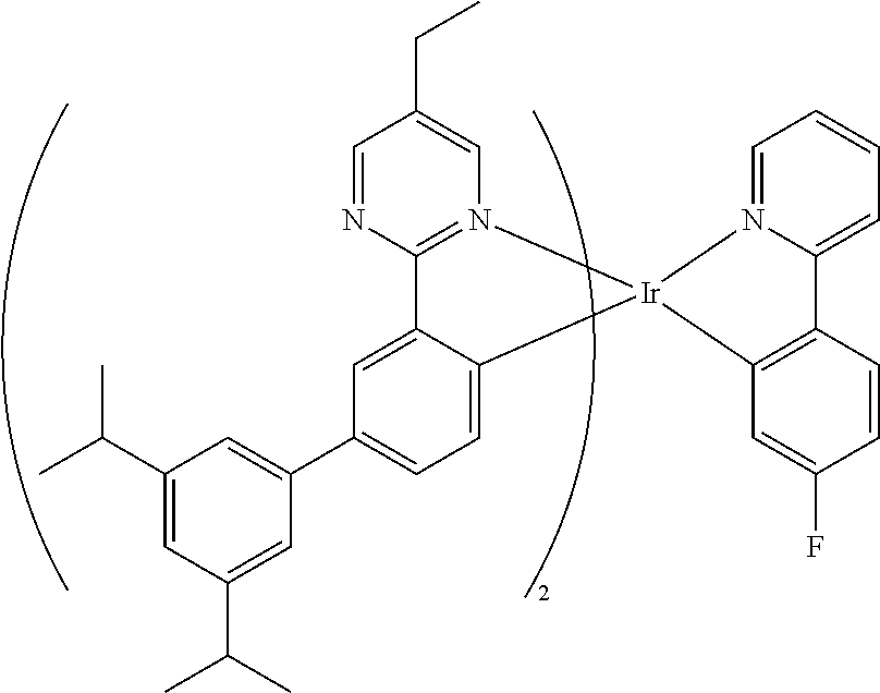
C12=N(C=C(CC)C=N1)[Ir]1(C3=CC=C(C4=CC(C(C)C)=CC(C(C)C)=C4)C=C23)C2=C(C3=CC=CC=N31)C=CC(F)=C2
